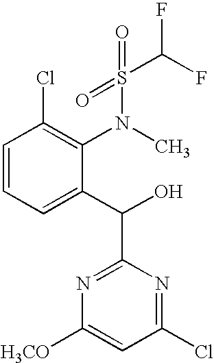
C1=CC=C(C(O)C2=NC([H3CO])=CC(Cl)=N2)C(N(S(=O)(=O)C(F)F)C)=C1Cl
